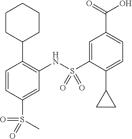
C1=CC(S(=O)(=O)C)=CC(NS(C2=CC(C(=O)O)=CC=C2C2CC2)(=O)=O)=C1C1CCCCC1
